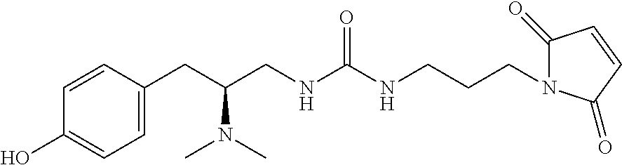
C1(CC(CNC(NCCCN2C(=O)C=CC2=O)=O)N(C)C)=CC=C(O)C=C1
